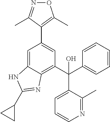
C1=C2C(=C(C(O)(C3=CC=CN=C3C)C3=CC=CC=C3)C=C1C1=C(C)ON=C1C)N=C(C1CC1)N2
